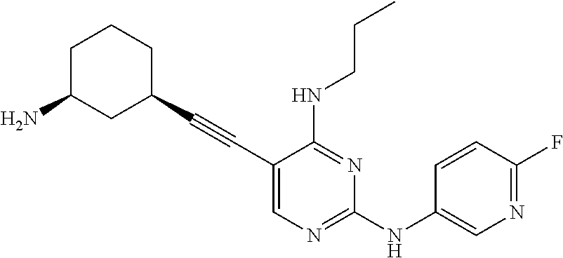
C1(C#CC2=CN=C(NC3=CN=C(F)C=C3)N=C2NCCC)CCCC(N)C1
